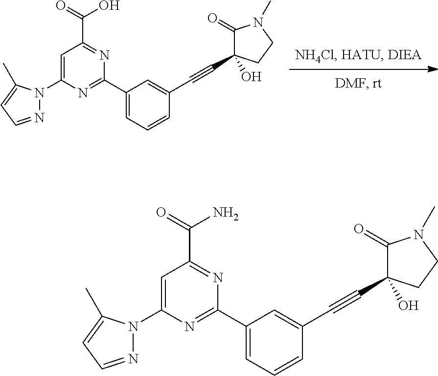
C1=C(N2N=CC=C2C)N=C(C2=CC=CC(C#CC3(O)C(=O)N(C)CC3)=C2)N=C1C(=O)O.C1=C(N2N=CC=C2C)N=C(C2=CC=CC(C#CC3(O)C(=O)N(C)CC3)=C2)N=C1C(=O)N
